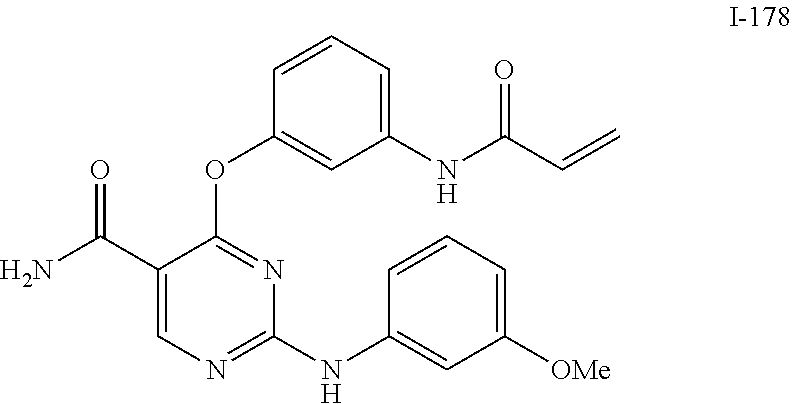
C1(C(N)=O)=CN=C(NC2=CC([OMe])=CC=C2)N=C1OC1=CC(NC(C=C)=O)=CC=C1
